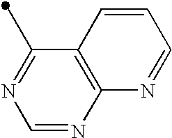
C1(C)=NC=NC2=C1C=CC=N2
